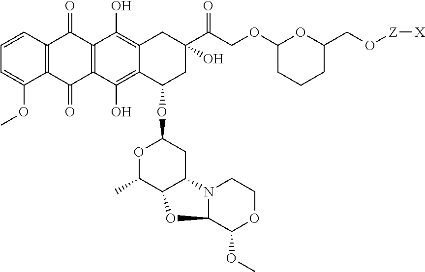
C12=C(C=CC=C1OC)C(=O)C1=C(C2=O)C(O)=C2C(=C1O)CC(C(COC1CCCC(CO[Z][X])O1)=O)(O)CC2OC1OC(C)C2C(C1)N1C(O2)C(OC)OCC1
